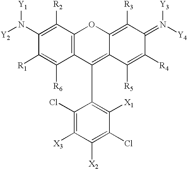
C1([R2])=C(N([Y2])[Y1])C([R1])=C([R6])C2=C1OC1=C([R3])C(=N([Y4])[Y3])C([R4])=C([R5])C1=C2C1=C([X1])C(Cl)=C([X2])C([X3])=C1Cl
